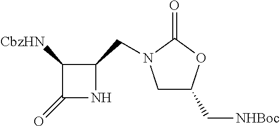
N1C(CN2CC(C[NHBoc])OC2=O)C([CbzHN])C1=O
